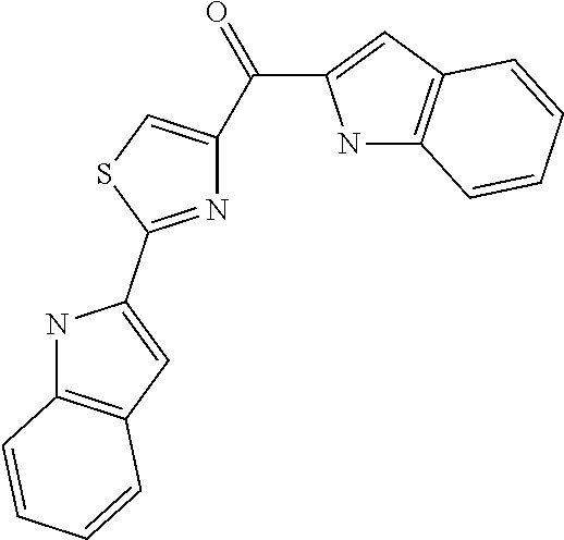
C(=O)(C1=CC2=C(N1)C=CC=C2)C1=CSC(C2=CC3=C(N2)C=CC=C3)=N1
